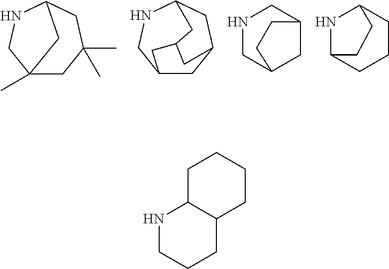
C12(C)CC(C)(C)CC(NC1)C2.C12CC3CC(NC1)CC(C2)C3.N1CC2CC(C1)CC2.N1C2CCCC1CC2.C1C2C(CCC1)CCCN2
